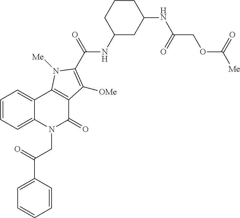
C1=CC(C(=O)CN2C(=O)C3=C(C4=CC=CC=C24)N([Me])C(C(=O)NC2CC(NC(COC([Me])=O)=O)CCC2)=C3[OMe])=CC=C1
